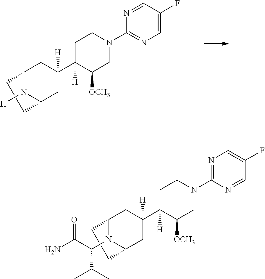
C12N(C(C(N)=O)C(C)C)C(CC([H])(C3([H])C([OCH3])CN(C4=NC=C(F)C=N4)CC3)C1)CC2.C12N([H])C(CC([H])(C3([H])C([OCH3])CN(C4=NC=C(F)C=N4)CC3)C1)CC2
